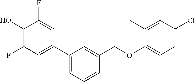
C1(C2=CC(F)=C(O)C(F)=C2)=CC=CC(COC2=CC=C(Cl)C=C2C)=C1
